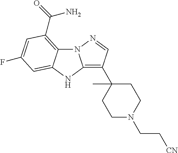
N12C3=C(C(=O)N)C=C(F)C=C3NC1=C(C1(C)CCN(CC[CN])CC1)C=N2
